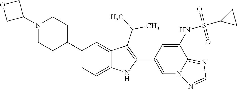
C1(C2CCN(C3COC3)CC2)=CC=C2C(=C1)C(C(C)C)=C(C1=CN3C(=NC=N3)C(NS(C3CC3)(=O)=O)=C1)N2
